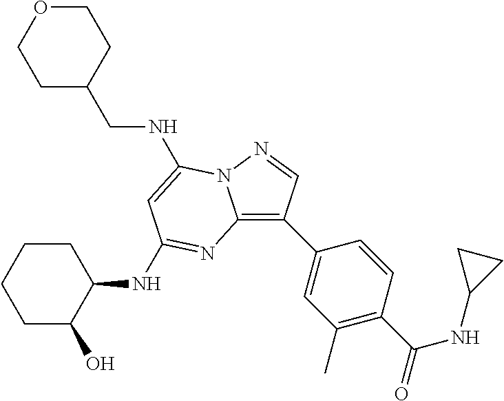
C1OCCC(CNC2=CC(NC3CCCCC3O)=NC3=C(C4=CC(C)=C(C(=O)NC5CC5)C=C4)C=NN32)C1
